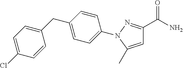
C1(C(N)=O)=NN(C2=CC=C(CC3=CC=C(Cl)C=C3)C=C2)C(C)=C1
